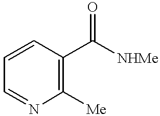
C1=CC(C([NHMe])=O)=C([Me])N=C1
